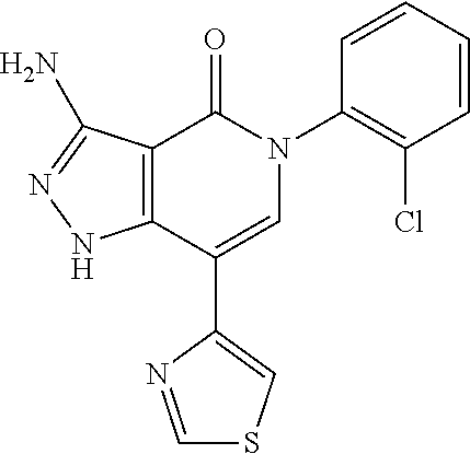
C12=C(C(C3=CSC=N3)=CN(C3=C(Cl)C=CC=C3)C1=O)NN=C2N
